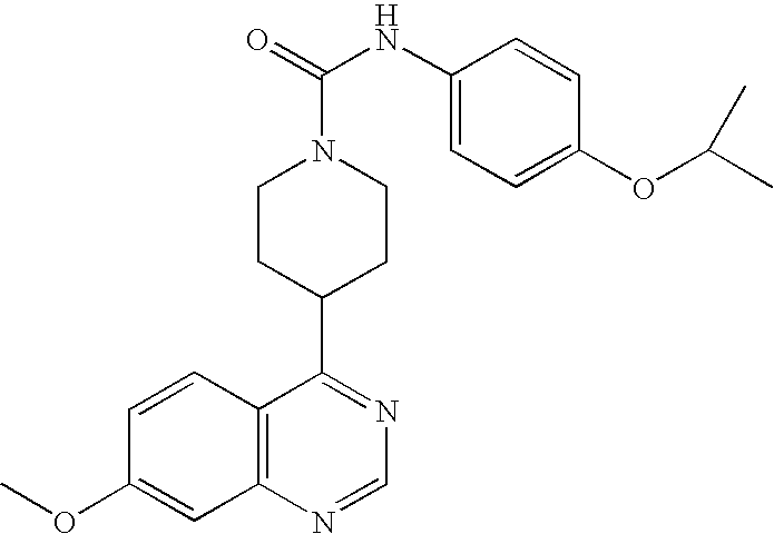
C1=C(OC(C)C)C=CC(NC(=O)N2CCC(C3=NC=NC4=C3C=CC(OC)=C4)CC2)=C1
